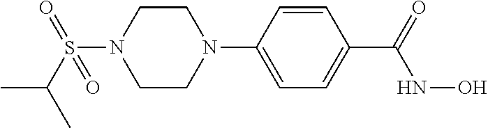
C1CN(C2=CC=C(C(=O)NO)C=C2)CCN1S(=O)(=O)C(C)C
